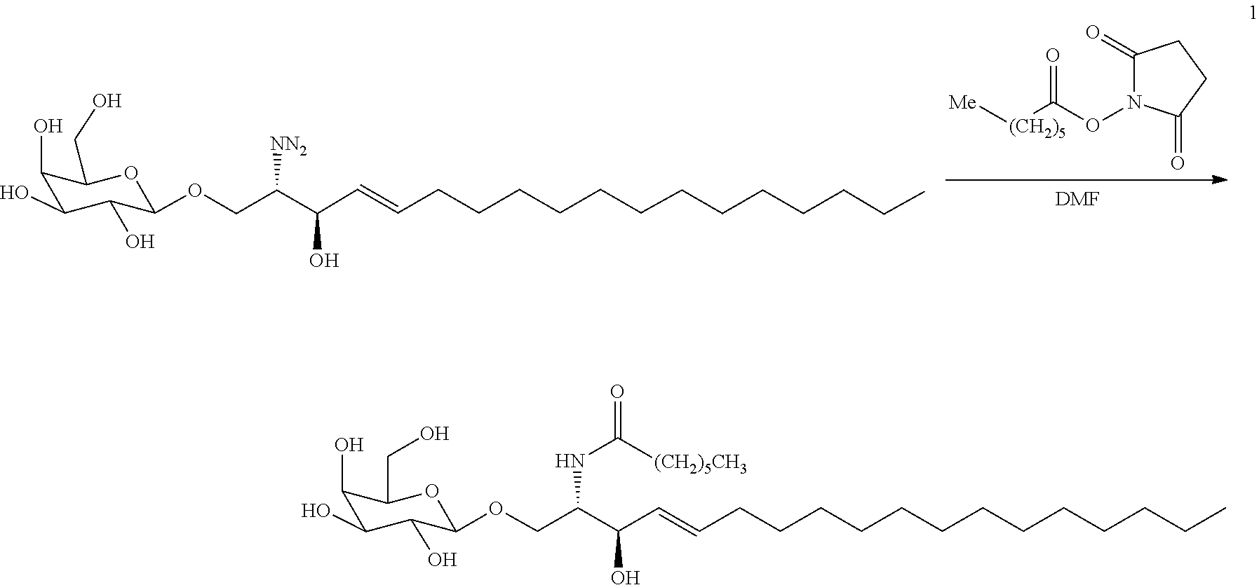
C1(=O)N(OC([(CH2)5][Me])=O)C(=O)CC1.[DMF].C1(O)C(O)C(OCC(C(C=CCCCCCCCCCCCCC)O)[NN2])OC(CO)C1O.O=C(NC(C(O)C=CCCCCCCCCCCCCC)COC1C(O)C(O)C(O)C(CO)O1)[(CH2)5CH3]
